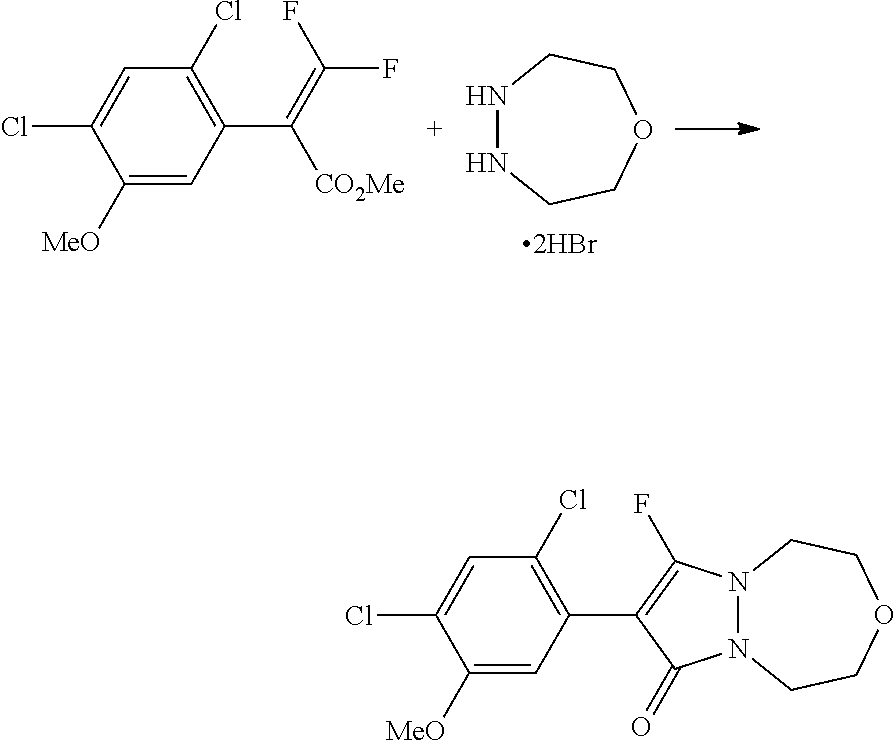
C1([MeO])=CC(C(=C(F)F)[CO2Me])=C(Cl)C=C1Cl.N1NCCOCC1.C1([MeO])=CC(C2=C(F)N3N(C2=O)CCOCC3)=C(Cl)C=C1Cl
